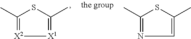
CC1=[X2][X1]=C(C)S1.CC1=NC=C(C)S1
